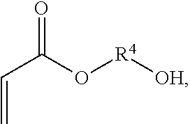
C=CC(O[R4][OH])=O
